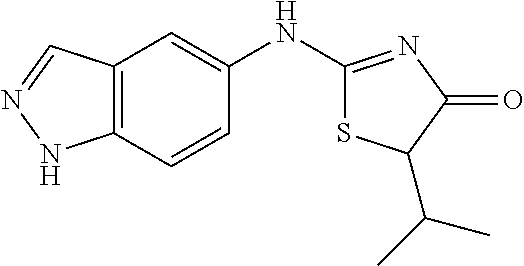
C12=C(C=CC(NC3=NC(=O)C(C(C)C)S3)=C1)NN=C2
